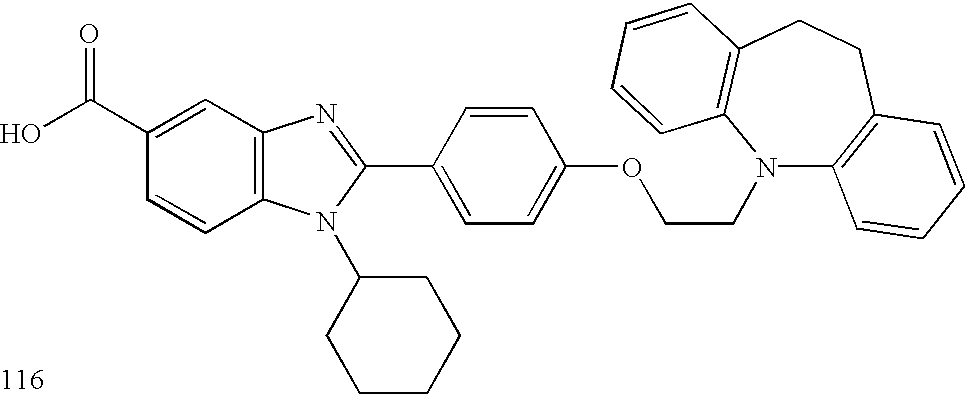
OC(C1=CC2=C(C=C1)N(C1CCCCC1)C(C1=CC=C(OCCN3C4=C(CCC5=C3C=CC=C5)C=CC=C4)C=C1)=N2)=O
